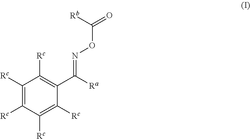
C1([Rc])=C([Rc])C([Rc])=C([Rc])C(C(=NOC([Rb])=O)[Ra])=C1[Rc]
